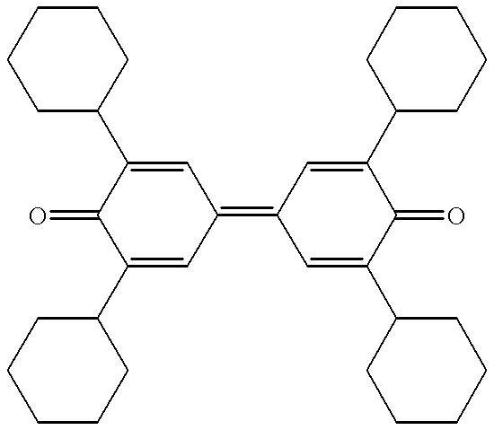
C1(C2CCCCC2)=CC(=C2C=C(C3CCCCC3)C(=O)C(C3CCCCC3)=C2)C=C(C2CCCCC2)C1=O
